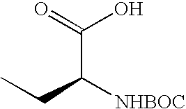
C(C([NHBOC])CC)(=O)O
